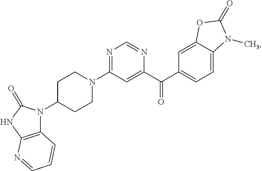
N1=C(N2CCC(N3C4=C(NC3=O)N=CC=C4)CC2)C=C(C(C2=CC=C3C(=C2)OC(=O)N3C)=O)N=C1
